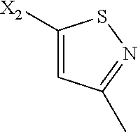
C1([X2])=CC(C)=NS1
